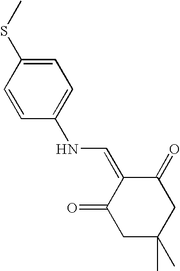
CSC1=CC=C(NC=C2C(=O)CC(C)(C)CC2=O)C=C1
